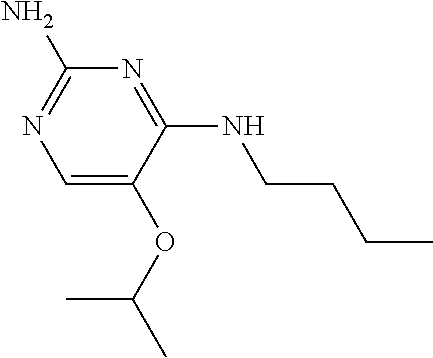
C1(N)=NC=C(OC(C)C)C(NCCCC)=N1
